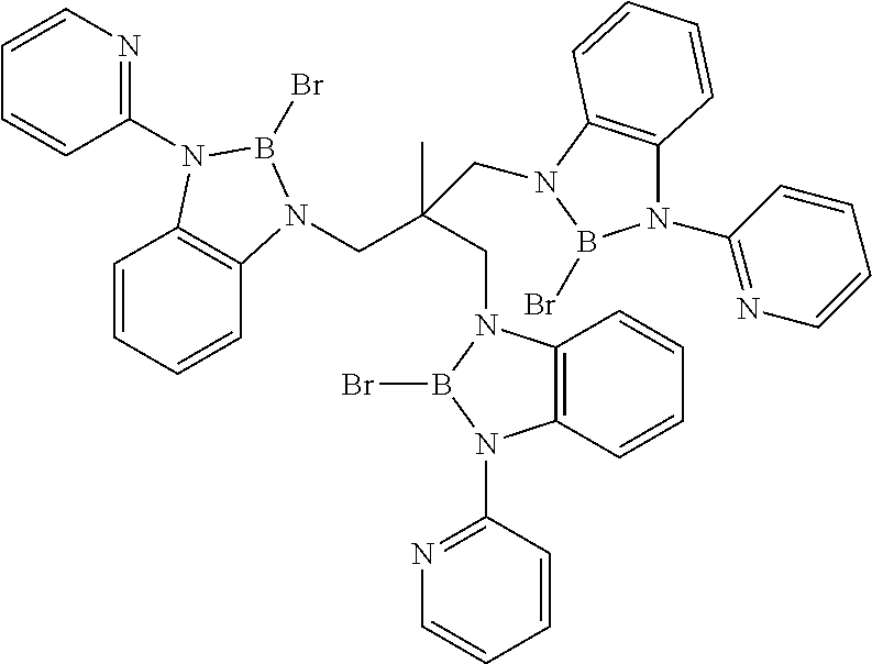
C1=CN=C(N2C3=C(C=CC=C3)N(CC(CN3C4=C(N(C5=NC=CC=C5)B3Br)C=CC=C4)(C)CN3C4=C(N(C5=NC=CC=C5)B3Br)C=CC=C4)B2Br)C=C1
